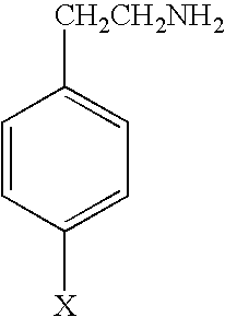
C1=CC([X])=CC=C1[CH2CH2NH2]
